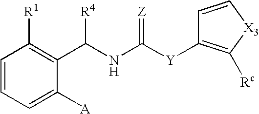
C1=CC=C([A])C(C(NC([Y]C2=C([Rc])[X3]C=C2)=[Z])[R4])=C1[R1]
